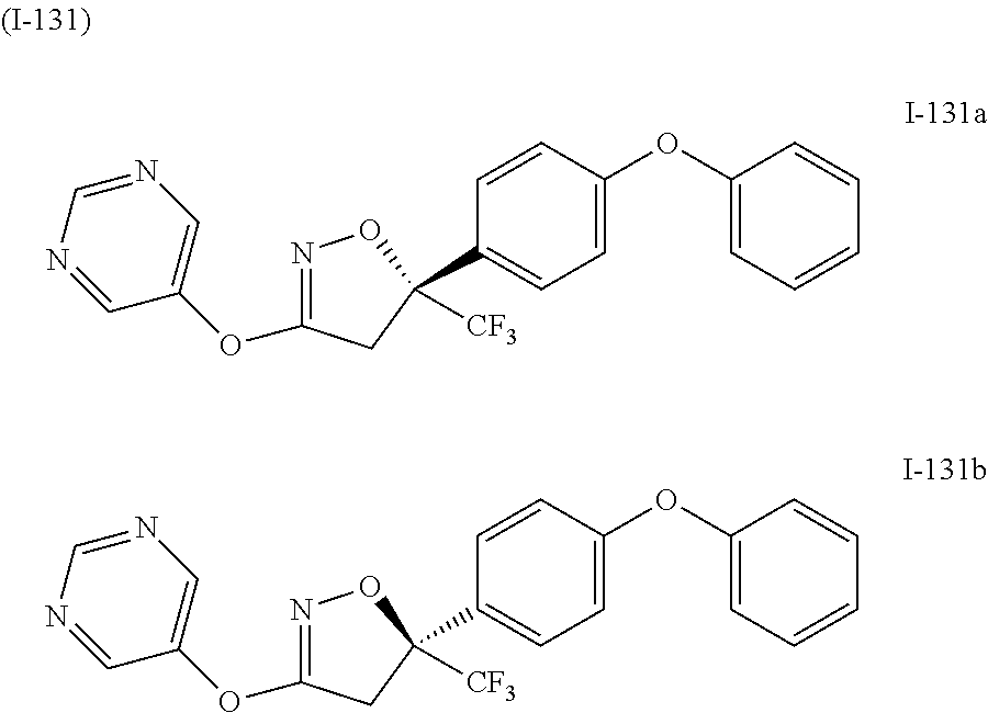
N1=C(OC2=CN=CN=C2)CC([CF3])(C2=CC=C(OC3=CC=CC=C3)C=C2)O1.N1=C(OC2=CN=CN=C2)CC([CF3])(C2=CC=C(OC3=CC=CC=C3)C=C2)O1
